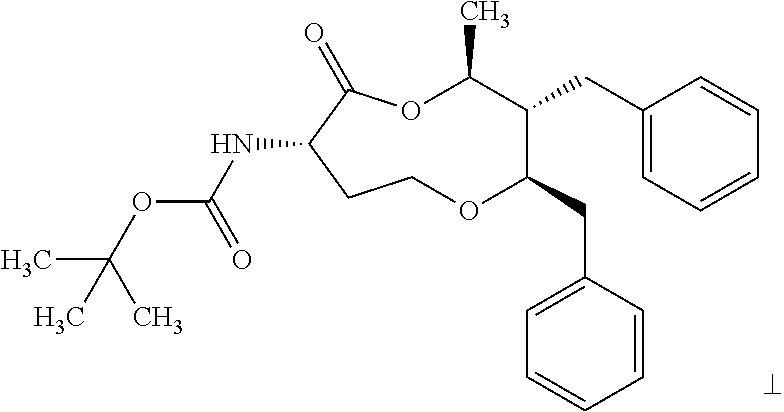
N(C1C(=O)OC(C)C(CC2=CC=CC=C2)C(CC2=CC=CC=C2)OCC1)C(OC(C)(C)C)=O
